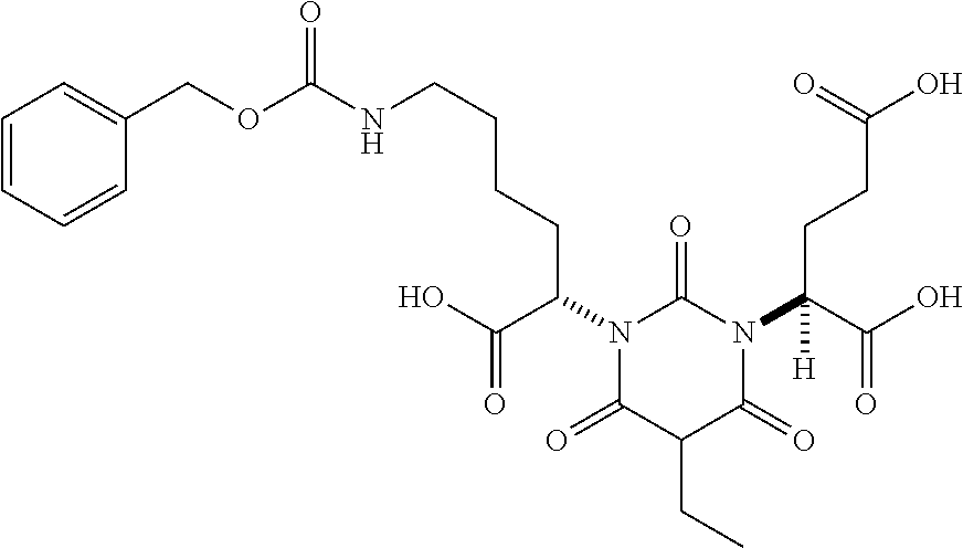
N1(C(C(O)=O)CCCCNC(OCC2=CC=CC=C2)=O)C(=O)C(CC)C(=O)N(C(C(O)=O)(CCC(O)=O)[H])C1=O
